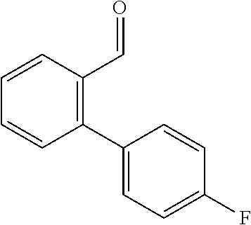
C1(C2=CC=C(F)C=C2)=C(C=O)C=CC=C1
